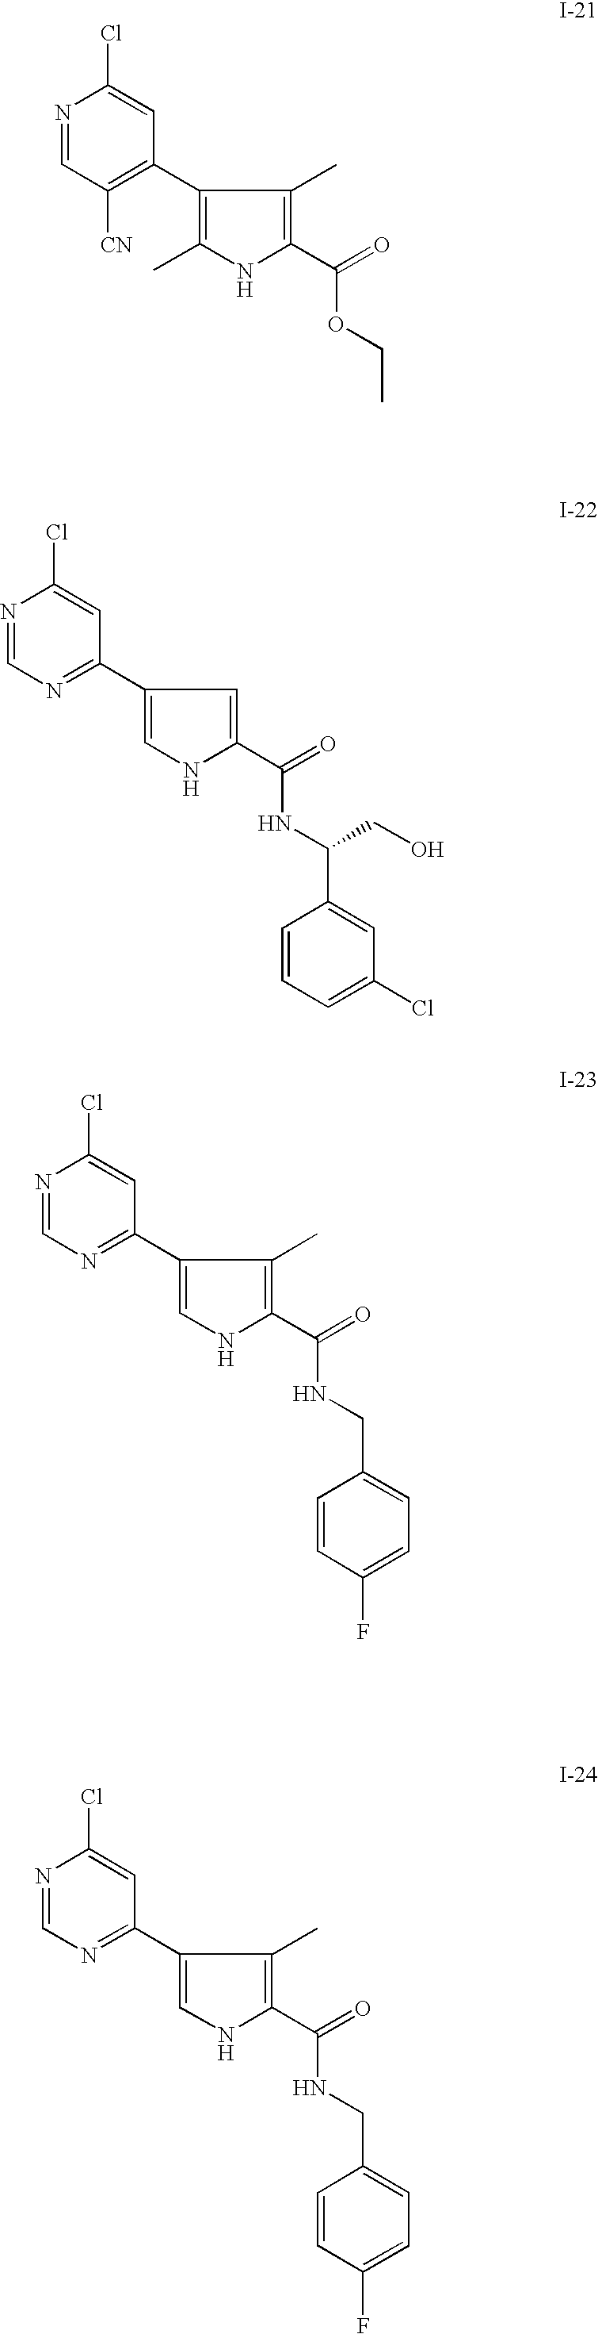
ClC1=CC(C2=C(C)NC(C(OCC)=O)=C2C)=C([CN])C=N1.ClC1=CC(C2=CNC(C(NC(C3=CC(Cl)=CC=C3)CO)=O)=C2)=NC=N1.ClC1=CC(C2=CNC(C(NCC3=CC=C(F)C=C3)=O)=C2C)=NC=N1.ClC1=CC(C2=CNC(C(NCC3=CC=C(F)C=C3)=O)=C2C)=NC=N1
